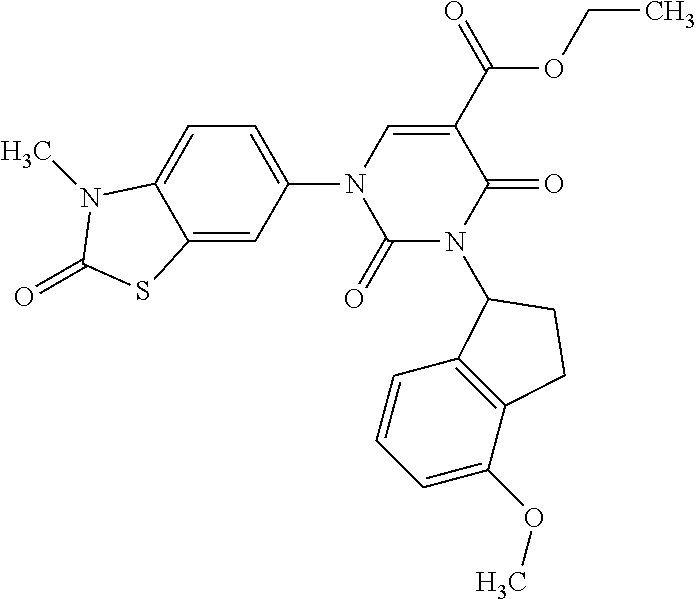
C1=C(N2C(=O)N(C3C4=C(C(OC)=CC=C4)CC3)C(=O)C(C(=O)OCC)=C2)C=C2C(=C1)N(C)C(=O)S2
